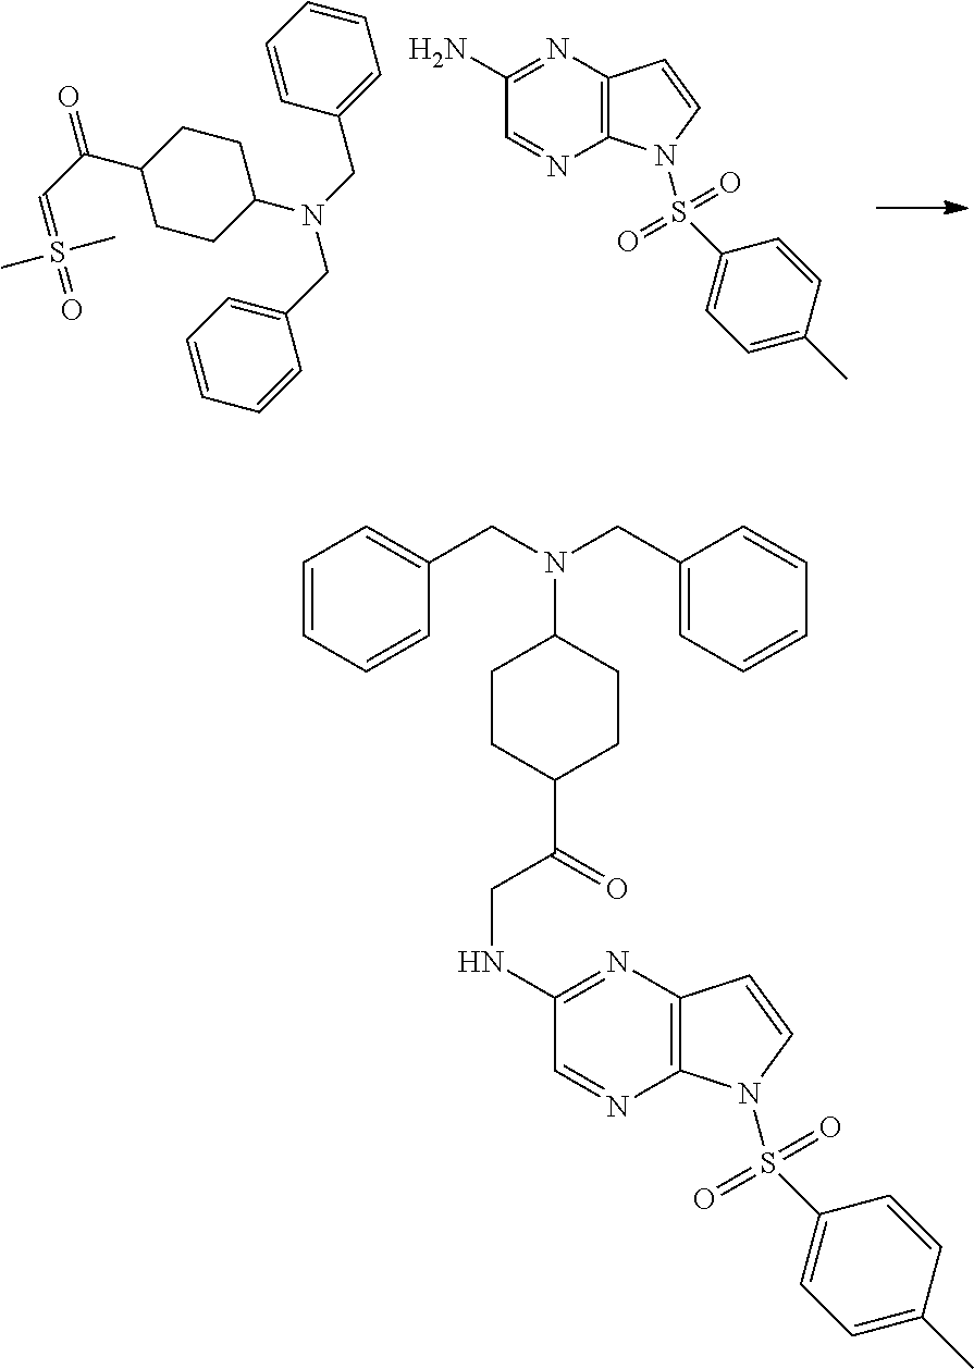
C1CC(N(CC2=CC=CC=C2)CC2=CC=CC=C2)CCC1C(C=S(=O)(C)C)=O.C12=C(N=C(N)C=N1)C=CN2S(C1=CC=C(C)C=C1)(=O)=O.C12=C(N=C(NCC(C3CCC(N(CC4=CC=CC=C4)CC4=CC=CC=C4)CC3)=O)C=N1)C=CN2S(C1=CC=C(C)C=C1)(=O)=O
